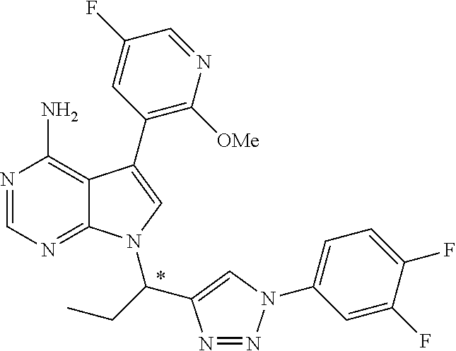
N1=CN=C2C(=C1N)C(C1=C([OMe])N=CC(F)=C1)=CN2C(CC)C1=CN(C2=CC=C(F)C(F)=C2)N=N1
